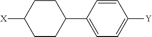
[X]C1CCC(C2=CC=C([Y])C=C2)CC1
